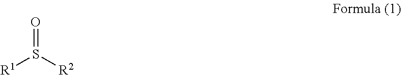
S(=O)([R2])[R1]
